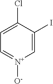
C1=C(I)C(Cl)=CC=[N+]1[O-]
